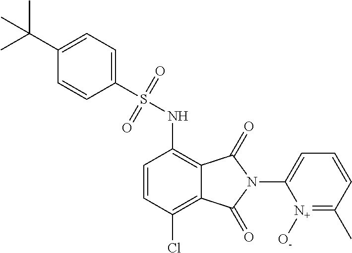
C1(S(NC2=C3C(=C(Cl)C=C2)C(=O)N(C2=CC=CC(C)=[N+]2[O-])C3=O)(=O)=O)=CC=C(C(C)(C)C)C=C1
